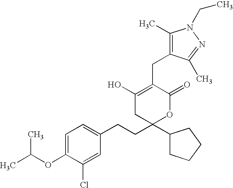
C1=C(OC(C)C)C(Cl)=CC(CCC2(C3CCCC3)OC(=O)C(CC3=C(C)N(CC)N=C3C)=C(O)C2)=C1
